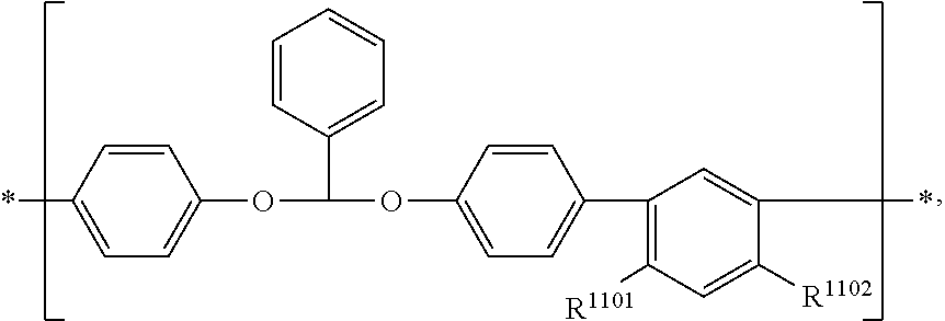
C1(OC(OC2=CC=C(C3=C([R1101])C=C([R1102])C(*)=C3)C=C2)C2=CC=CC=C2)=CC=C(*)C=C1
